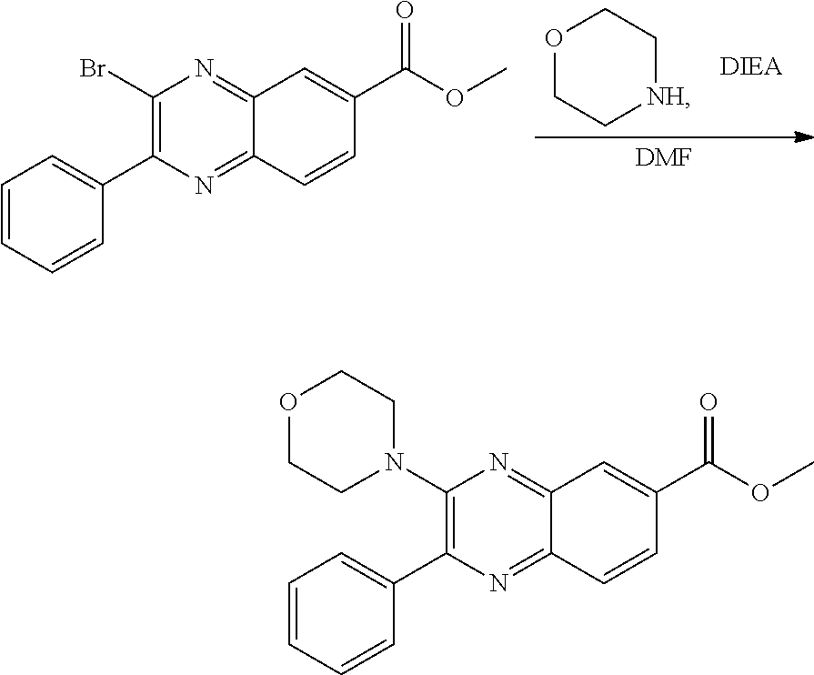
C1(N2CCOCC2)=C(C2=CC=CC=C2)N=C2C(=N1)C=C(C(=O)OC)C=C2.[NH]1CCOCC1.[DMF].C1(Br)=C(C2=CC=CC=C2)N=C2C(=N1)C=C(C(=O)OC)C=C2
